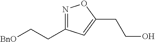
[BnO]CCC1=NOC(CCO)=C1
